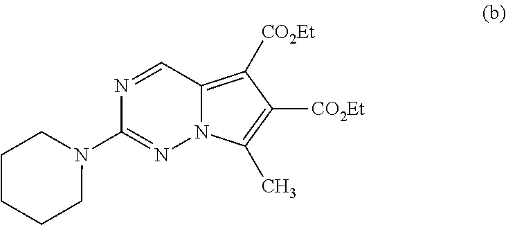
N1=CC2=C([CO2Et])C([CO2Et])=C(C)N2N=C1N1CCCCC1
